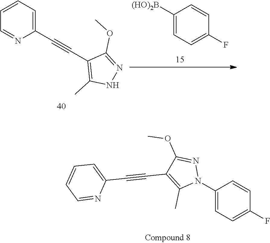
C1(N2N=C(OC)C(C#CC3=CC=CC=N3)=C2C)=CC=C(F)C=C1.C1=CC=C(C#CC2=C(C)NN=C2OC)N=C1.C1([(HO)2B])=CC=C(F)C=C1
